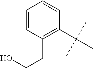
C1(C(C)(C)C)=C(CCO)C=CC=C1
